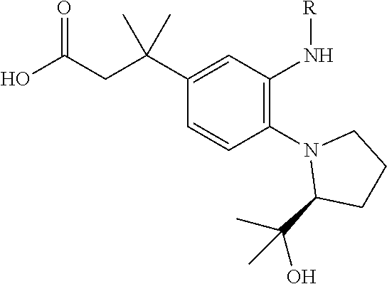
N1(C2=C(N[R])C=C(C(CC(O)=O)(C)C)C=C2)C(C(C)(O)C)CCC1
